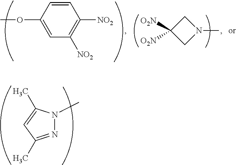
N1=C(C)C=C(C)N1C.C1=CC(OC)=CC([NO2])=C1[NO2].C1([O2N])([O2N])CN(C)C1
